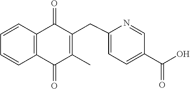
C1=CC2=C(C=C1)C(=O)C(C)=C(CC1=CC=C(C(O)=O)C=N1)C2=O
